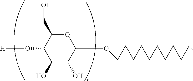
C1(O)C(O)C(OCCCCCCCCCC)OC(CO)C1O[H]
